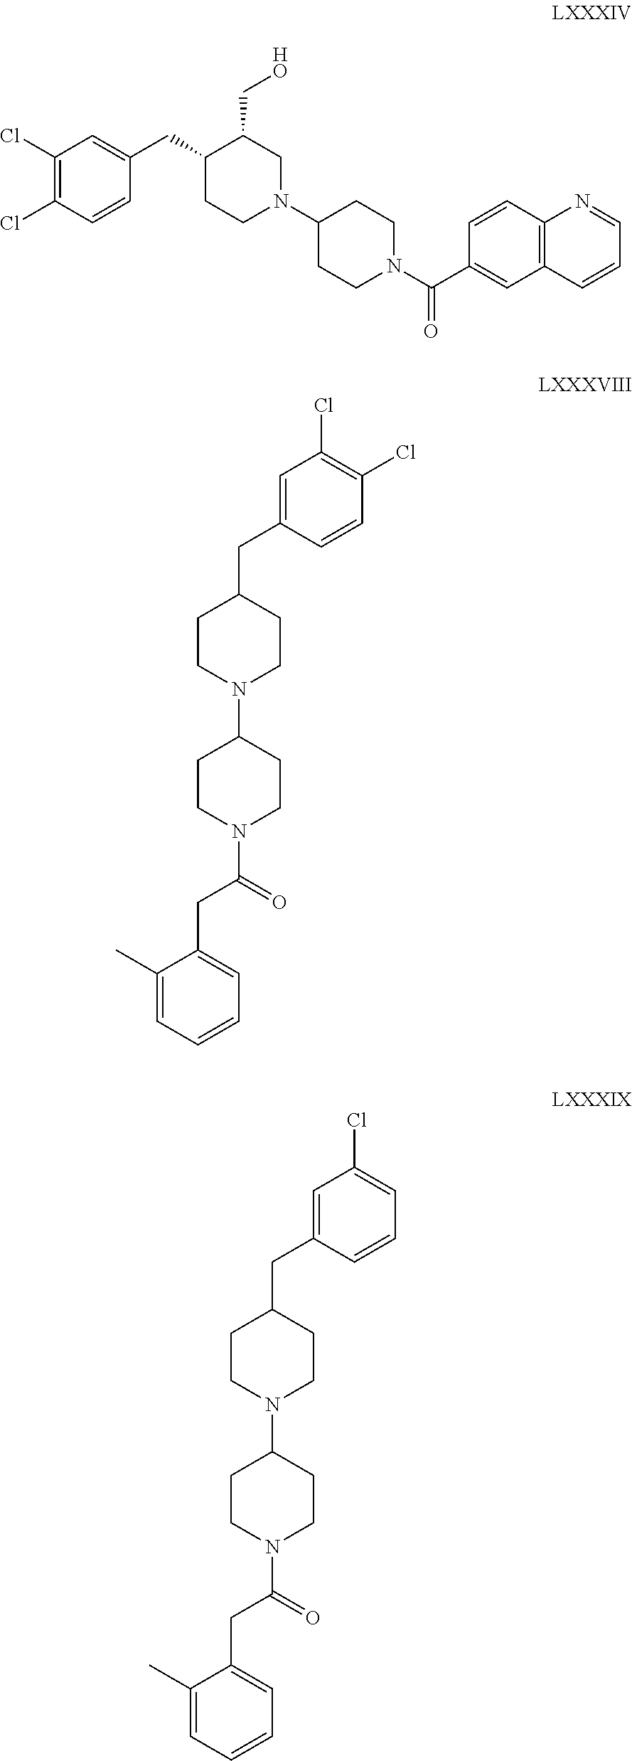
C1(C)=CC=CC=C1CC(N1CCC(N2CCC(CC3=CC(Cl)=C(Cl)C=C3)CC2)CC1)=O.C1(C)=CC=CC=C1CC(N1CCC(N2CCC(CC3=CC(Cl)=CC=C3)CC2)CC1)=O.C1(Cl)=C(Cl)C=CC(CC2CCN(C3CCN(C(C4=CC5=C(C=C4)N=CC=C5)=O)CC3)CC2C[HO])=C1
